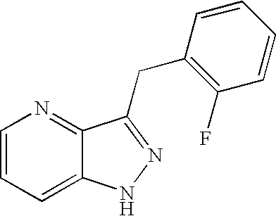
C1=CC=C2C(=N1)C(CC1=C(F)C=CC=C1)=NN2
